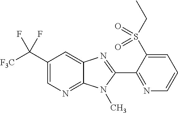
C1(C([F3C])(F)F)=CN=C2C(=C1)N=C(C1=NC=CC=C1S(CC)(=O)=O)N2C
